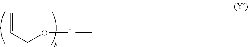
C=CCO[L]C
